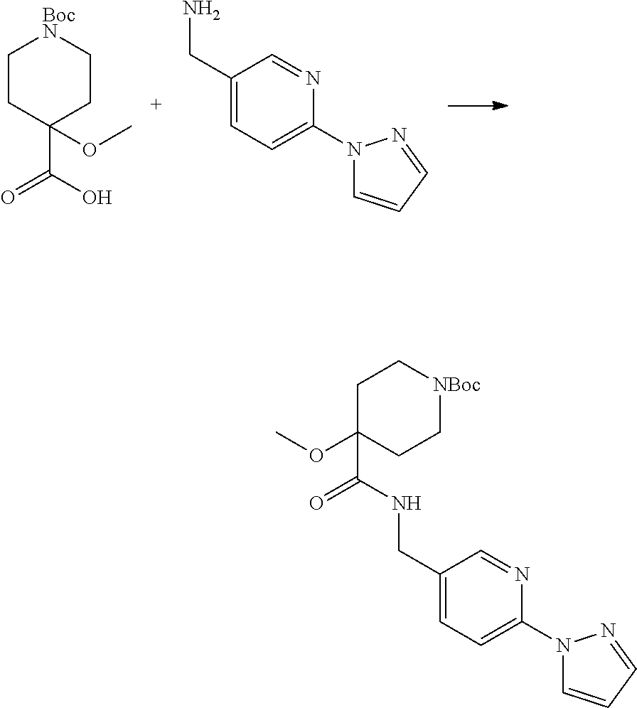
C1C(OC)(C(NCC2=CC=C(N3C=CC=N3)N=C2)=O)CC[NBoc]C1.C1CC(C(=O)O)(OC)CC[BocN]1.NCC1=CC=C(N2C=CC=N2)N=C1
